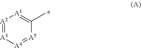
[A2]1=[A3][A4]=[A5]C(C)=[A1]1
